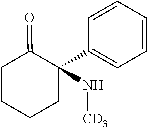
C1=CC=CC=C1C1(N[CD3])C(=O)CCCC1
